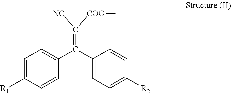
C1=C([R1])C=CC(C(C2=CC=C([R2])C=C2)=C([COO]C)[NC])=C1
